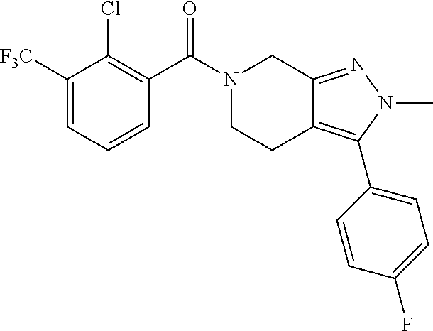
C1=CC=C([F3C])C(Cl)=C1C(N1CCC2=C(C3=CC=C(F)C=C3)N(C)N=C2C1)=O
